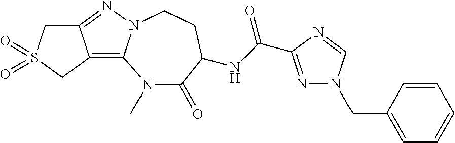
N1(C)C(=O)C(NC(=O)C2=NN(CC3=CC=CC=C3)C=N2)CCN2C1=C1C(=N2)CS(=O)(=O)C1
